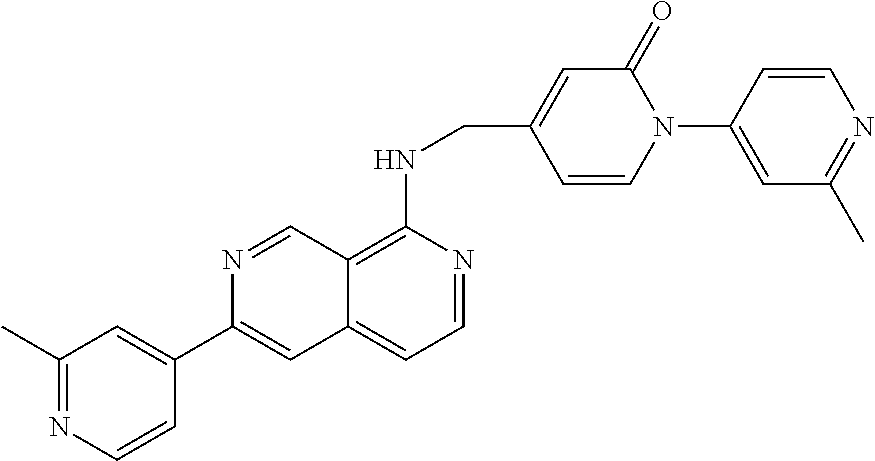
C1=C(C2=CC3=CC=NC(NCC4=CC(=O)N(C5=CC(C)=NC=C5)C=C4)=C3C=N2)C=CN=C1C
